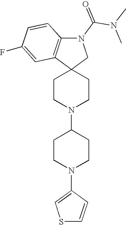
C1CN(C2CCN(C3=CSC=C3)CC2)CCC12CN(C(N(C)C)=O)C1=C2C=C(F)C=C1
